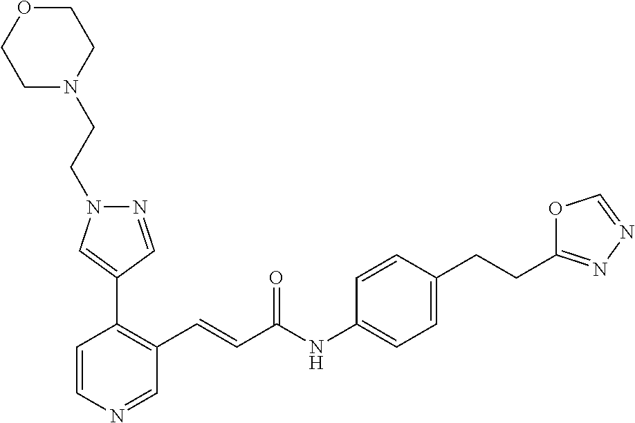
C1=CN=CC(C=CC(NC2=CC=C(CCC3=NN=CO3)C=C2)=O)=C1C1=CN(CCN2CCOCC2)N=C1
